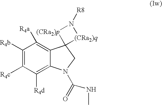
C1([R4b])=C([R4c])C([R4d])=C2C(=C1[R4a])C1(CN2C(=O)NC)[(CRa2)q]N([R8])[(CRa2)p]1
